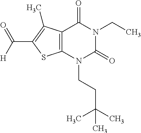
C12=C(N(CCC(C)(C)C)C(=O)N(CC)C1=O)SC(C([H])=O)=C2C
